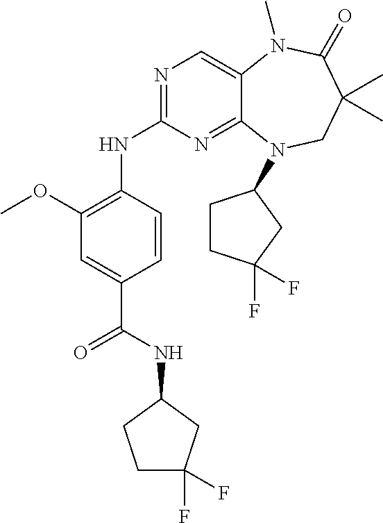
N1=C(NC2=C(OC)C=C(C(NC3CCC(F)(F)C3)=O)C=C2)N=C2C(=C1)N(C)C(=O)C(C)(C)CN2C1CCC(F)(F)C1
